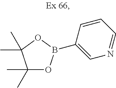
C1=CC(B2OC(C)(C)C(C)(C)O2)=CN=C1
